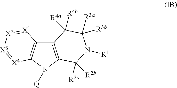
C12=C(N([Q])C3=C1[X1]=[X2][X3]=[X4]3)C([R2a])([R2b])N([R1])C([R3b])([R3a])C2([R4b])[R4a]
